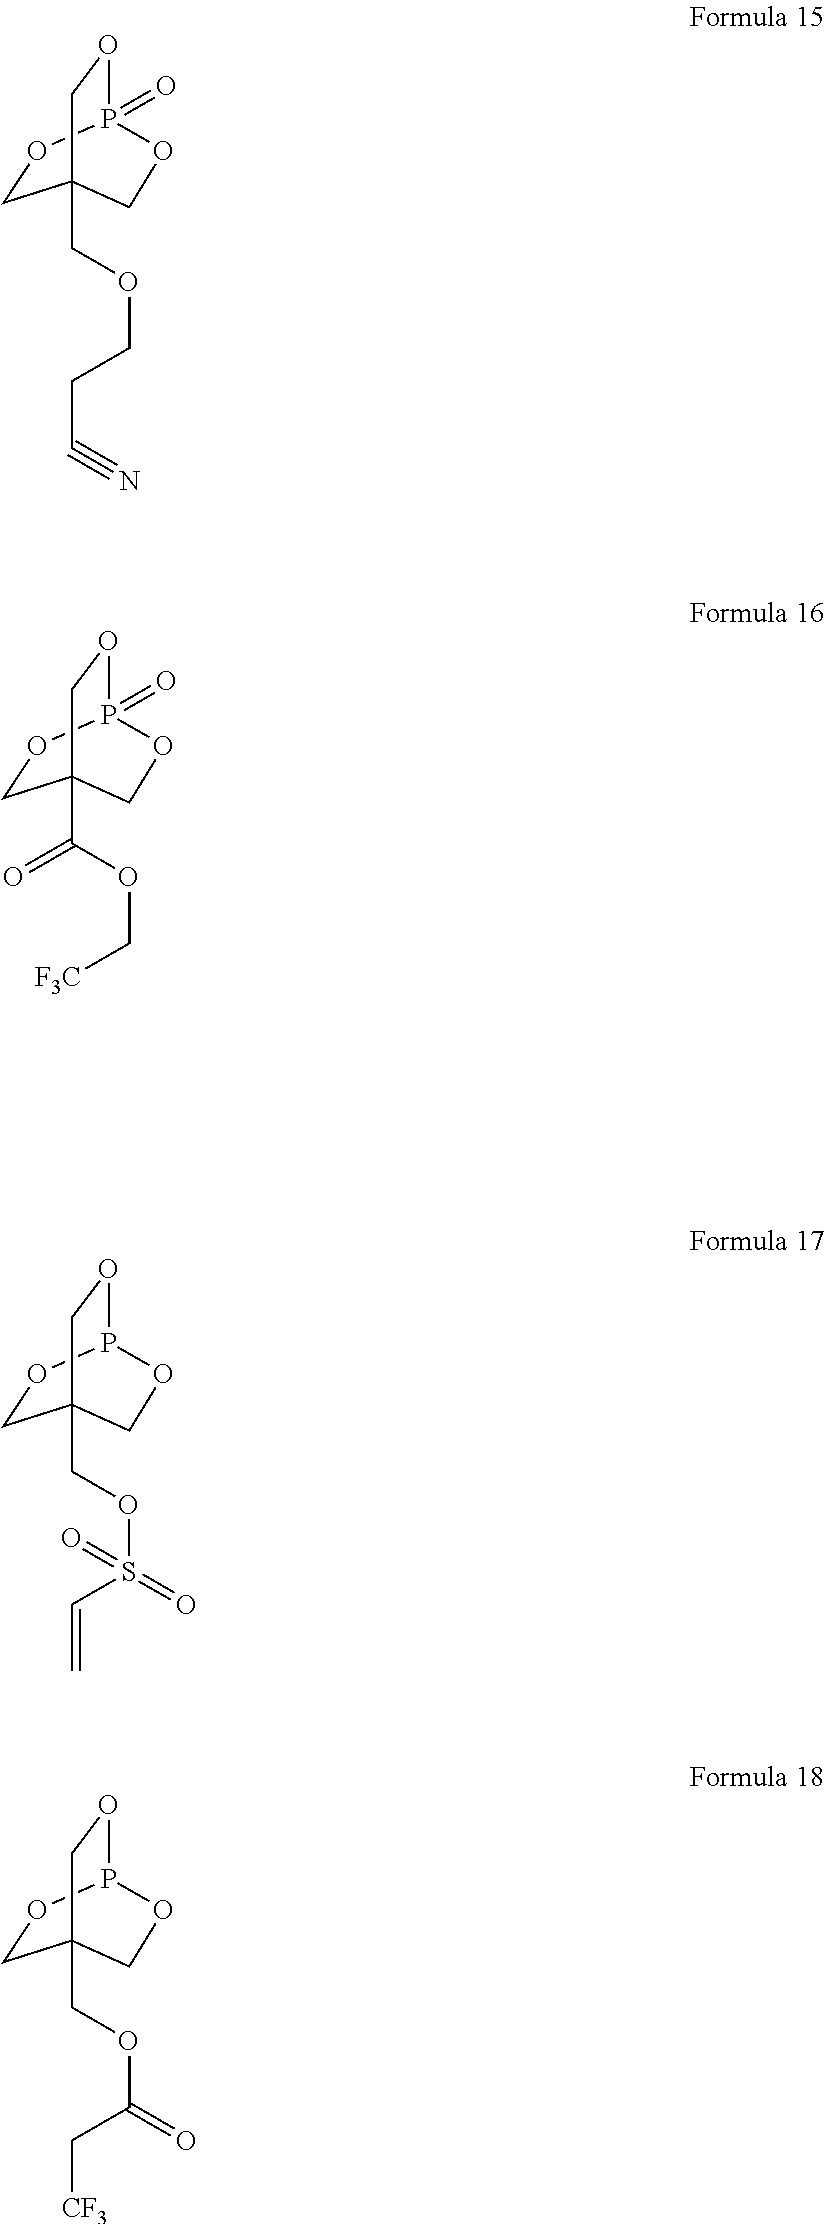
C1OP2OCC1(COC(=O)C[CF3])CO2.C1OP2OCC1(COS(=O)(C=C)=O)CO2.C1OP2(=O)OCC1(COCCC#N)CO2.C1OP2(=O)OCC1(C(OC[F3C])=O)CO2
